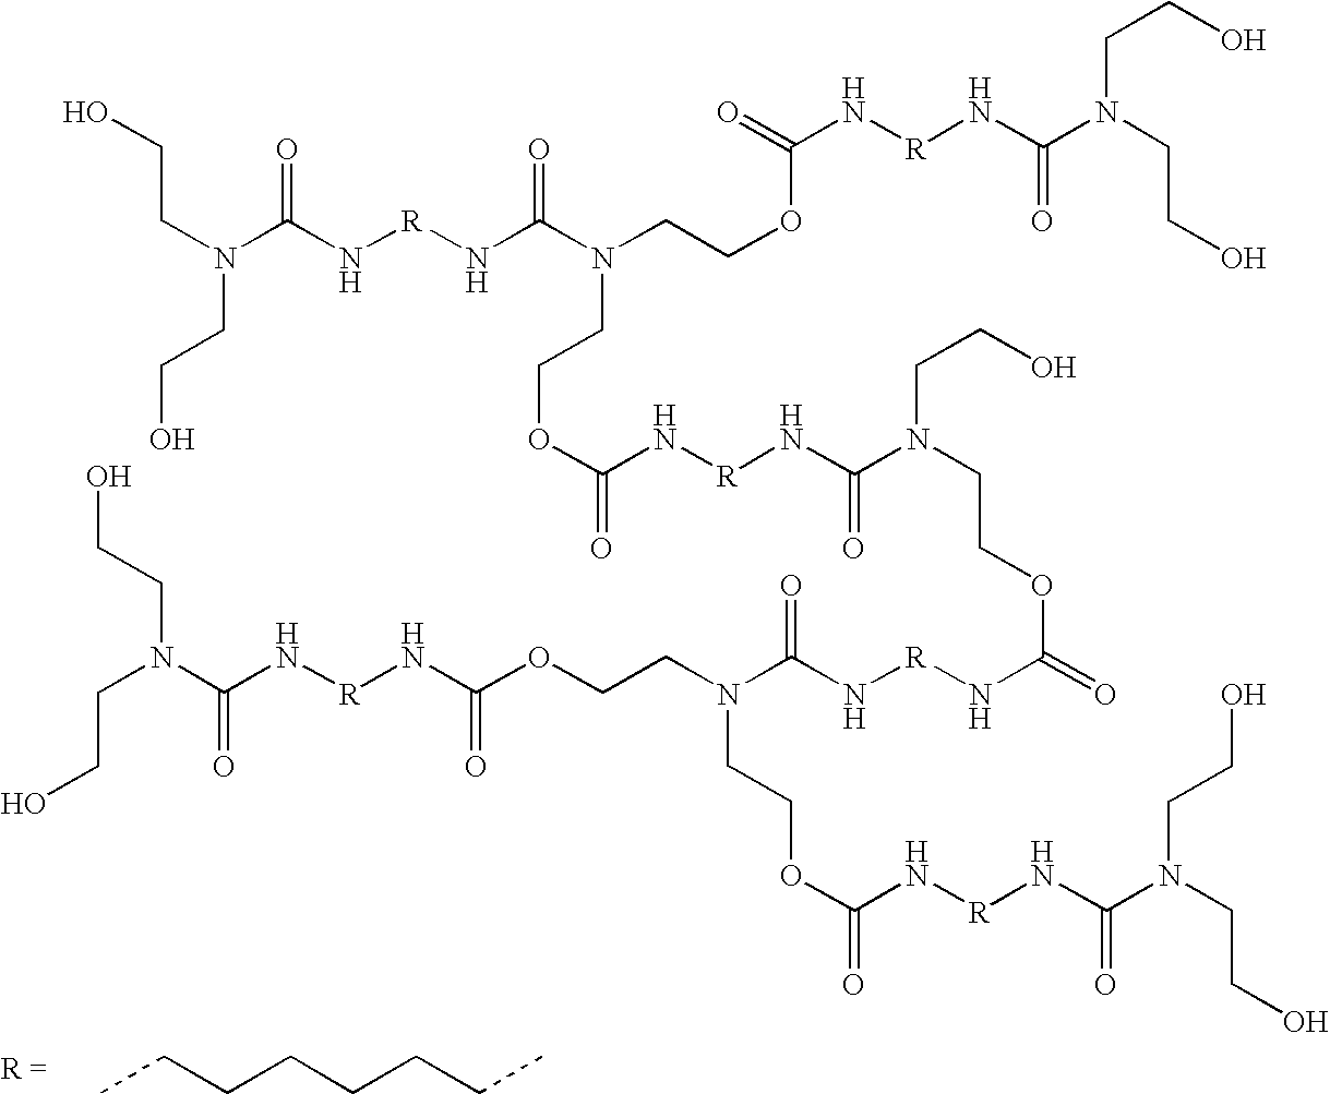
C(O)CN(C(N[R]NC(N(CCOC(N[R]NC(N(CCO)CCO)=O)=O)CCOC(N[R]NC(N(CCOC(=O)N[R]NC(N(CCOC(N[R]NC(N(CCO)CCO)=O)=O)CCOC(N[R]NC(N(CCO)CCO)=O)=O)=O)CCO)=O)=O)=O)=O)CCO.CCCCCCCC
